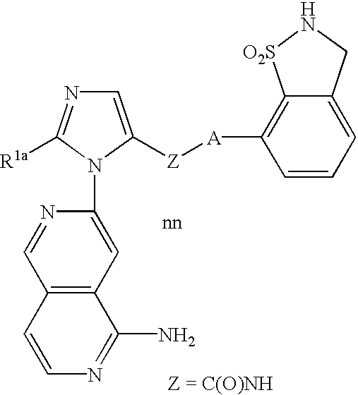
C1=C([Z][A]C2=C3C(=CC=C2)CN[O2S]3)N(C2=CC3=C(C=N2)C=CN=C3N)C([R1a])=N1
